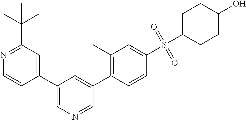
N1=C(C(C)(C)C)C=C(C2=CN=CC(C3=C(C)C=C(S(C4CCC(O)CC4)(=O)=O)C=C3)=C2)C=C1
